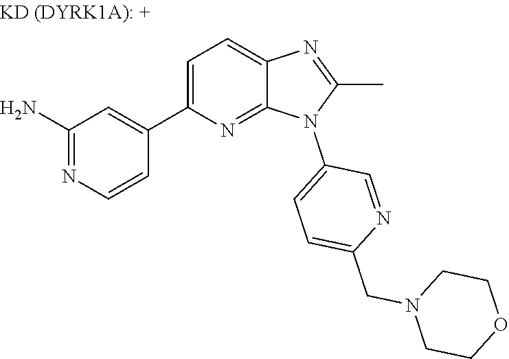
C1(C2=CC=C3N=C(C)N(C4=CC=C(CN5CCOCC5)N=C4)C3=N2)=CC(N)=NC=C1
